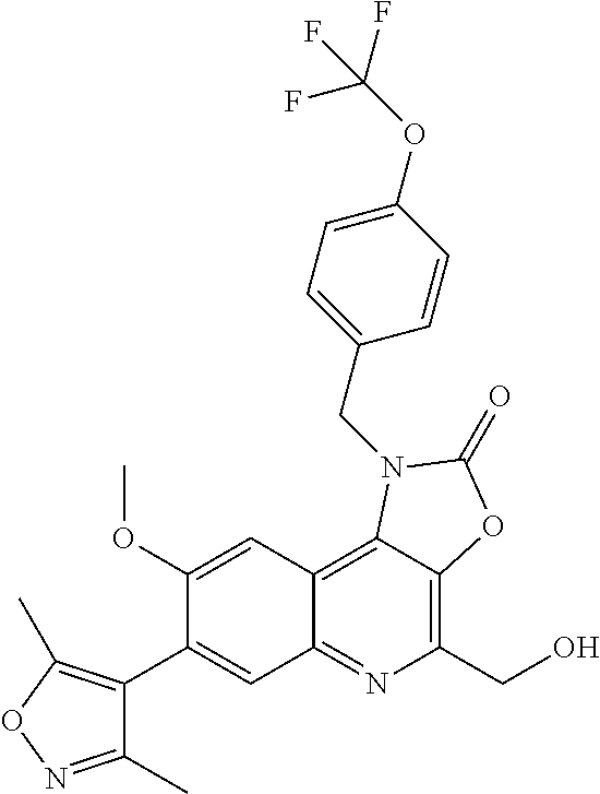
C1(C2=CC3=NC(CO)=C4C(=C3C=C2OC)N(CC2=CC=C(OC(F)(F)F)C=C2)C(=O)O4)=C(C)ON=C1C
